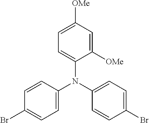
C1=C([OMe])C=C([OMe])C(N(C2=CC=C(Br)C=C2)C2=CC=C(Br)C=C2)=C1
